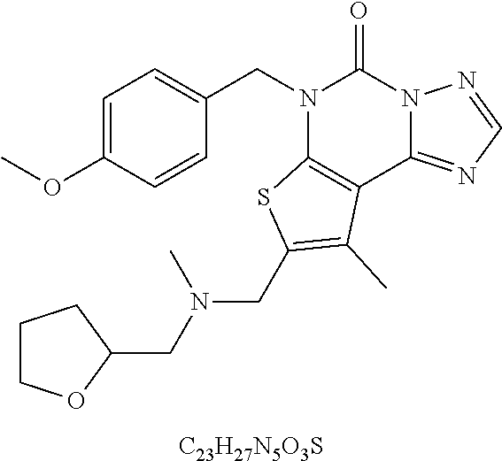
C1=C(OC)C=CC(CN2C3=C(C4=NC=NN4C2=O)C(C)=C(CN(CC2CCCO2)C)S3)=C1.[C23H27N5O3S]
